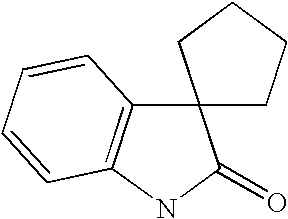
C12(C3=C(NC1=O)C=CC=C3)CCCC2
